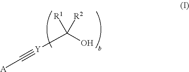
C([R1])(O)([Y]#C[A])[R2]
